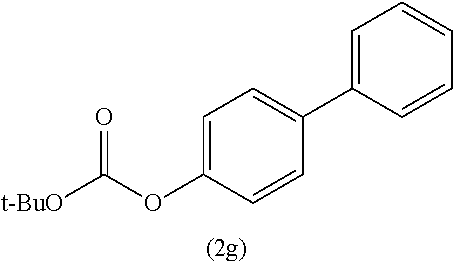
C1=C(OC([t-BuO])=O)C=CC(C2=CC=CC=C2)=C1
